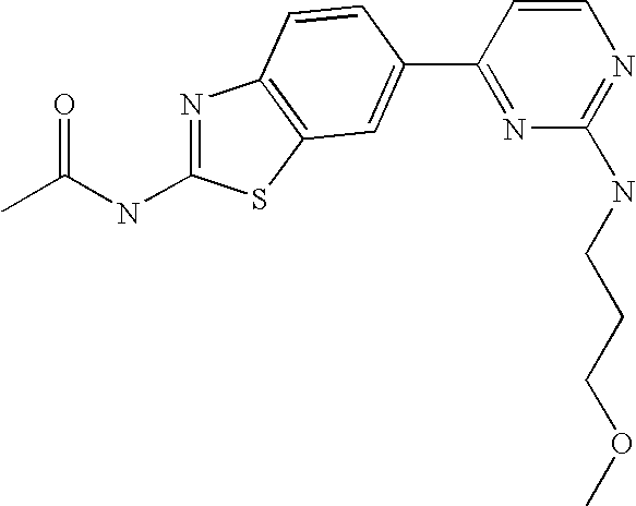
N1=C(NC(C)=O)SC2=C1C=CC(C1=NC(NCCCOC)=NC=C1)=C2
